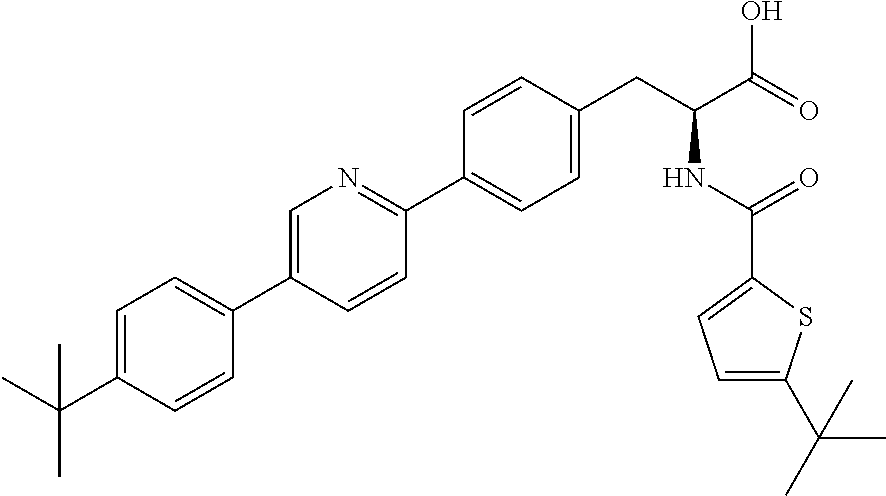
CC(C1=CC=C(C2=CN=C(C3=CC=C(CC(NC(=O)C4=CC=C(C(C)(C)C)S4)C(=O)O)C=C3)C=C2)C=C1)(C)C
